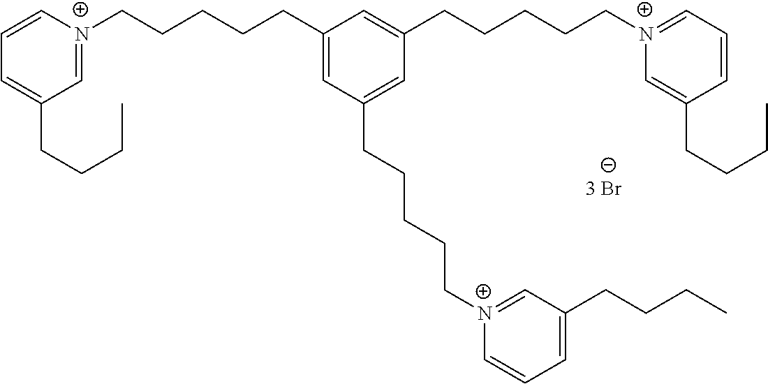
C1(CCCCC[N+]2=CC(CCCC)=CC=C2)=CC(CCCCC[N+]2=CC(CCCC)=CC=C2)=CC(CCCCC[N+]2=CC=CC(CCCC)=C2)=C1
